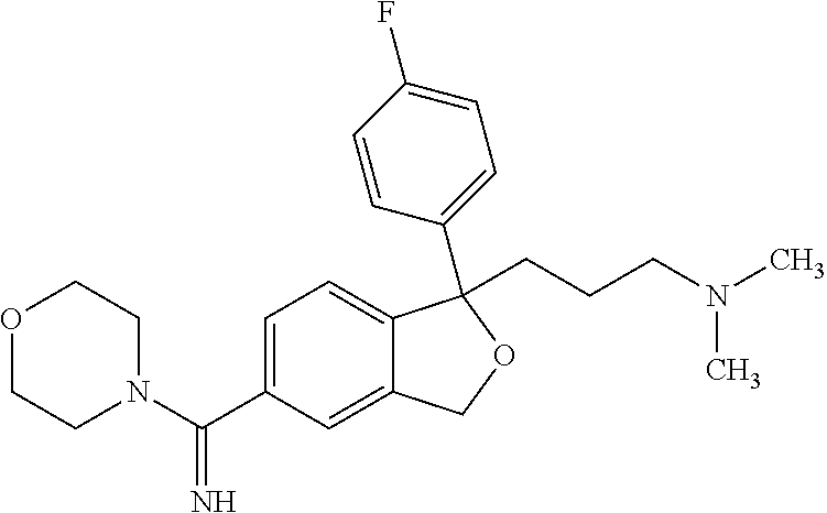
C1=C(C(N2CCOCC2)=N)C=C2C(=C1)C(C1=CC=C(F)C=C1)(CCCN(C)C)OC2
